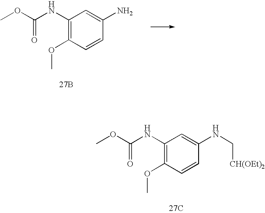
C1(NC(=O)OC)=C(OC)C=CC(NC[CH(OEt)2])=C1.[27C].C1(NC(=O)OC)=C(OC)C=CC(N)=C1.[27B]
